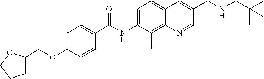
C1C(COC2=CC=C(C(NC3=CC=C4C(=C3C)N=CC(CNCC(C)(C)C)=C4)=O)C=C2)OCC1
